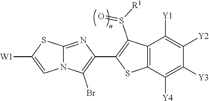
N12C(=NC(C3=C(S(=O)[R1])C4=C(S3)C([Y4])=C([Y3])C([Y2])=C4[Y1])=C1Br)SC([W1])=C2
